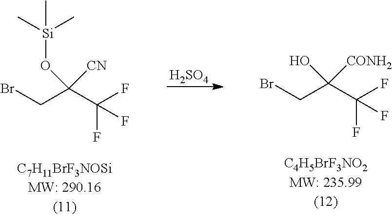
BrCC(C(F)(F)F)(O[Si](C)(C)C)[CN].BrCC(C(F)(F)F)(O)[CONH2].[H2SO4]
